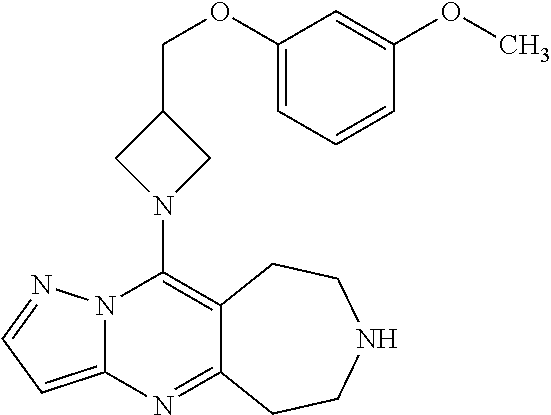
N12C(=CC=N1)N=C1C(=C2N2CC(COC3=CC=CC(OC)=C3)C2)CCNCC1
